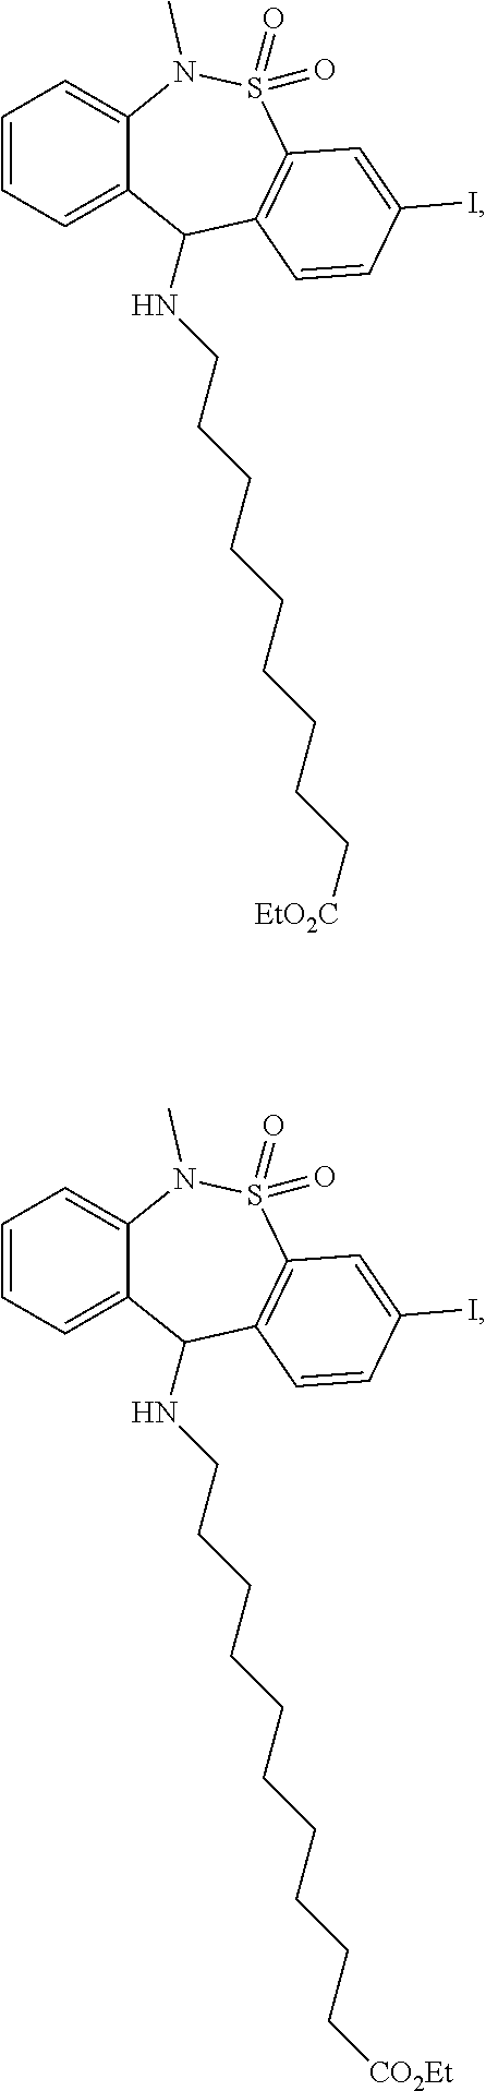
C1=CC=C2C(=C1)N(C)S(=O)(=O)C1=C(C2NCCCCCCCCC[EtO2C])C=CC(I)=C1.C1=CC=C2C(=C1)N(C)S(=O)(=O)C1=C(C2NCCCCCCCCCC[CO2Et])C=CC(I)=C1
